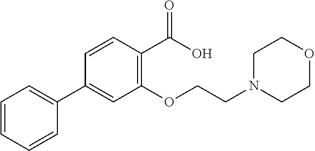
C1=CC(C(=O)O)=C(OCCN2CCOCC2)C=C1C1=CC=CC=C1
